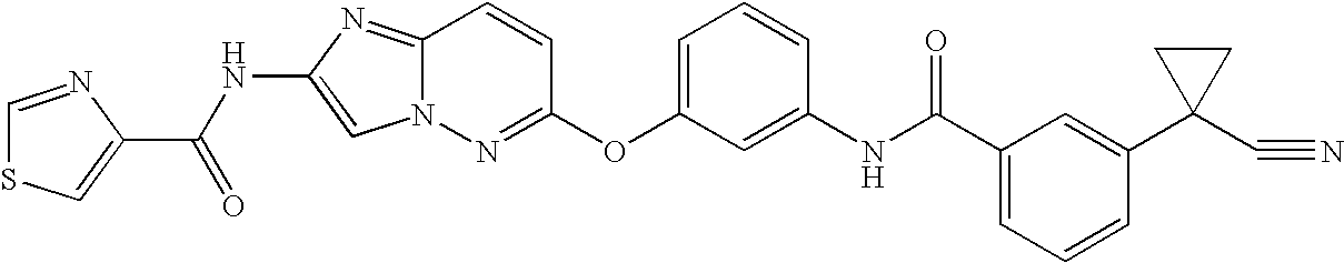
C1=NC(C(=O)NC2=CN3C(=N2)C=CC(OC2=CC=CC(NC(=O)C4=CC=CC(C5(C#N)CC5)=C4)=C2)=N3)=CS1
